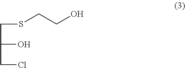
S(CCO)CC(O)CCl
